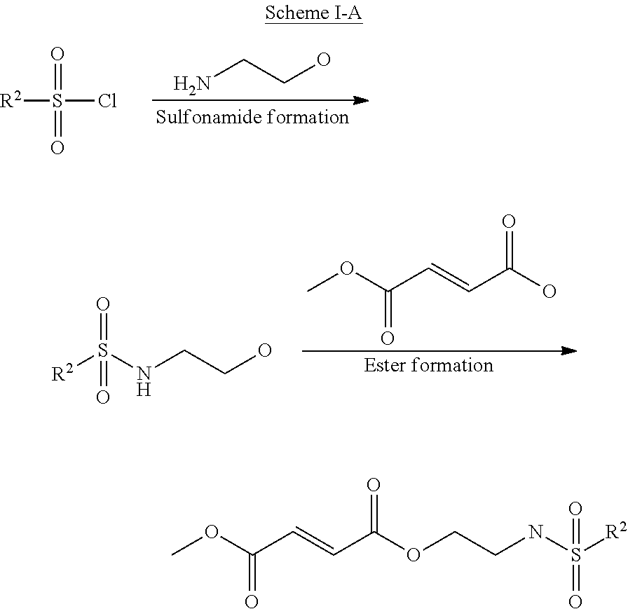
NCCO.[R2]S(Cl)(=O)=O.COC(C=CC(O)=O)=O.[R2]S(=O)(=O)NCCO.[R2]S(=O)(=O)NCCOC(C=CC(OC)=O)=O
